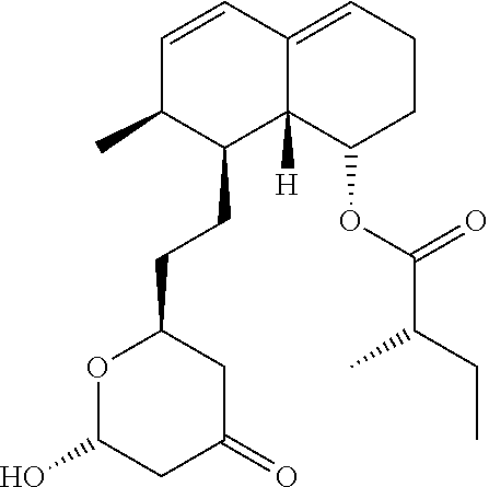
C1(O)OC(CCC2C(C)C=CC3=CCCC(OC(C(CC)C)=O)C23[H])CC(=O)C1
